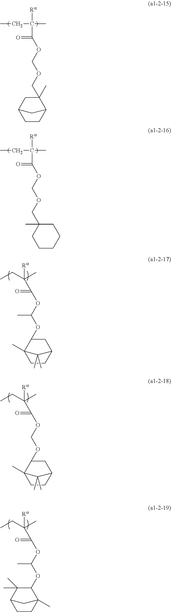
CCC(C)([Ra])C(=O)OCOCC1(C)CC2CCC1C2.CCC(C)([Ra])C(=O)OCOCC1(C)CCCCC1.CCC(C)([Ra])C(OC(OC1CC2CCC1(C)C2(C)C)C)=O.CCC(C)([Ra])C(OCOC1CC2CCC1(C)C2(C)C)=O.CCC(C)([Ra])C(OC(OC1C(C)(C)C2CCC1(C)C2)C)=O
